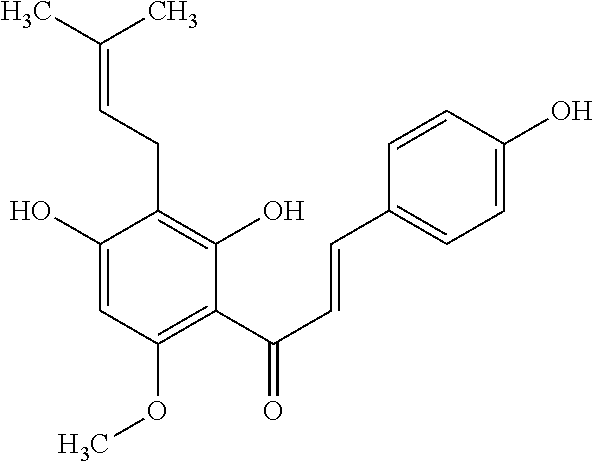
C1(O)=CC(OC)=C(C(C=CC2=CC=C(O)C=C2)=O)C(O)=C1CC=C(C)C
